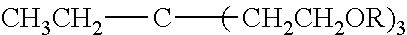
C([CH2CH2OR)3])[CH3CH2]
